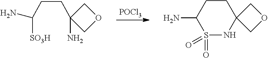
[POCl3].C12(COC1)CCC(N)S(=O)(=O)N2.C1(CCC(N)[SO3H])(N)COC1
